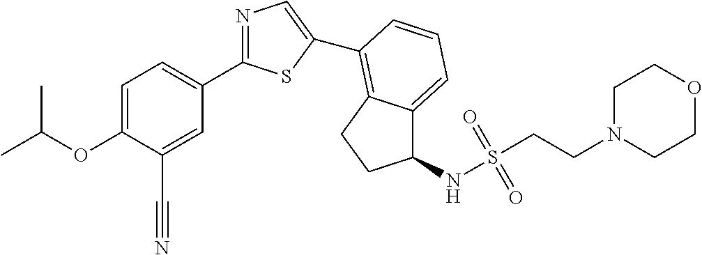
C1=C(OC(C)C)C(C#N)=CC(C2=NC=C(C3=C4C(=CC=C3)C(NS(CCN3CCOCC3)(=O)=O)CC4)S2)=C1
